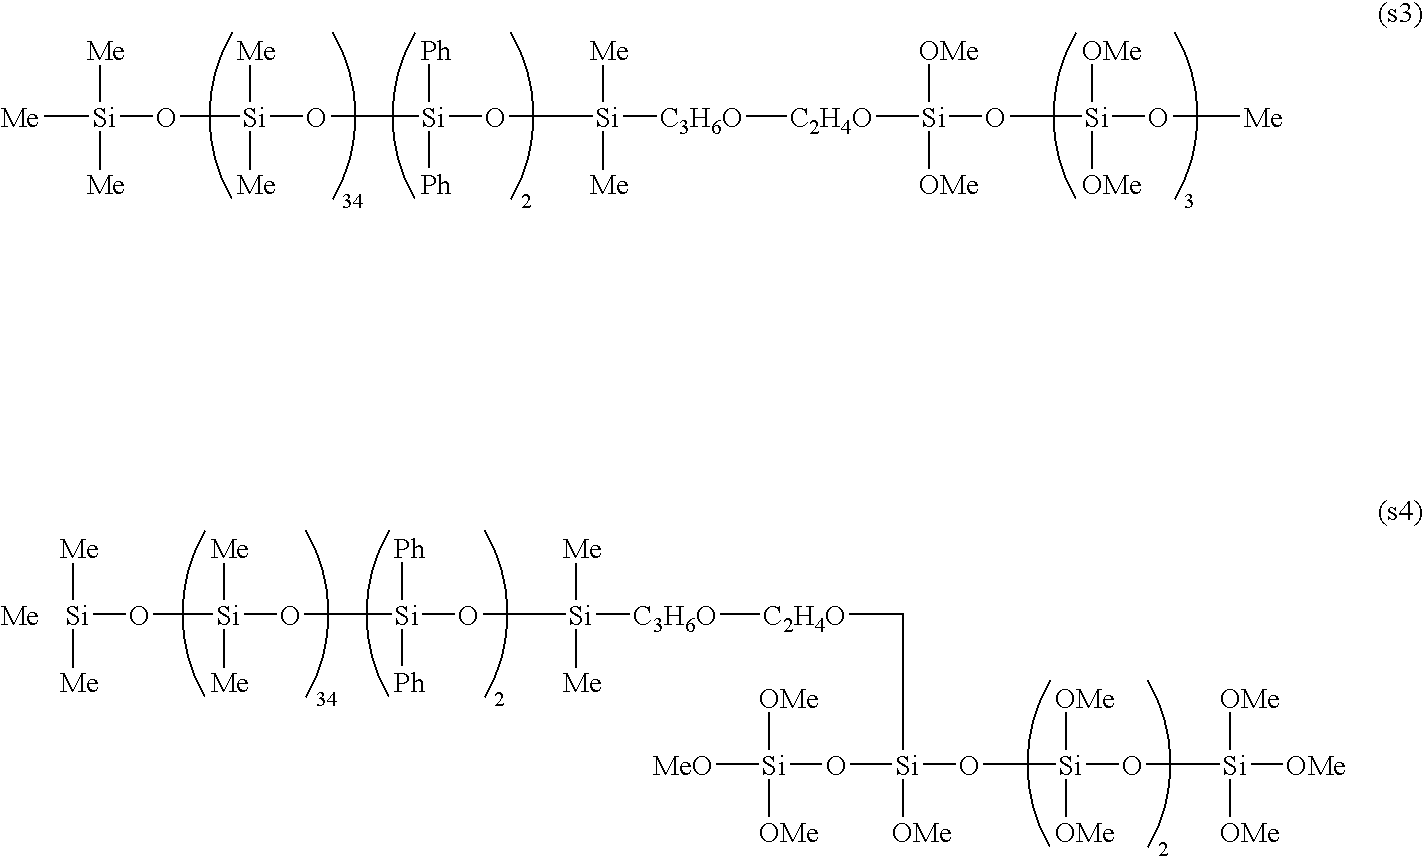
[Me][Si]([Me])([Me])O[Si]([Me])([Me])O[Si]([Ph])([Ph])O[Si]([Me])([Me])[C3H6O][C2H4O][Si]([OMe])([OMe])O[Si]([OMe])([OMe])O[Me].[Me].[Si]([Me])([Me])O[Si]([Me])([Me])O[Si]([Ph])([Ph])O[Si]([Me])([Me])[C3H6O][C2H4O]C[Si]([OMe])(O[Si]([OMe])([OMe])O[Si]([OMe])([OMe])[OMe])O[Si]([OMe])([OMe])[MeO]
